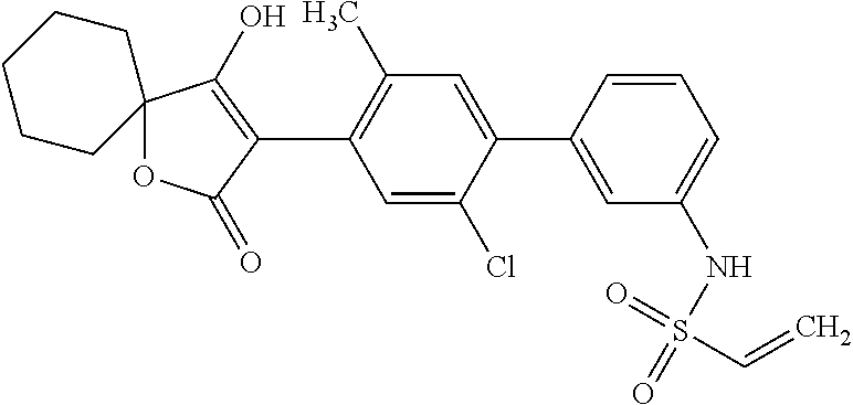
O1C(=O)C(C2=C(C)C=C(C3=CC(NS(=O)(=O)C=C)=CC=C3)C(Cl)=C2)=C(O)C12CCCCC2
